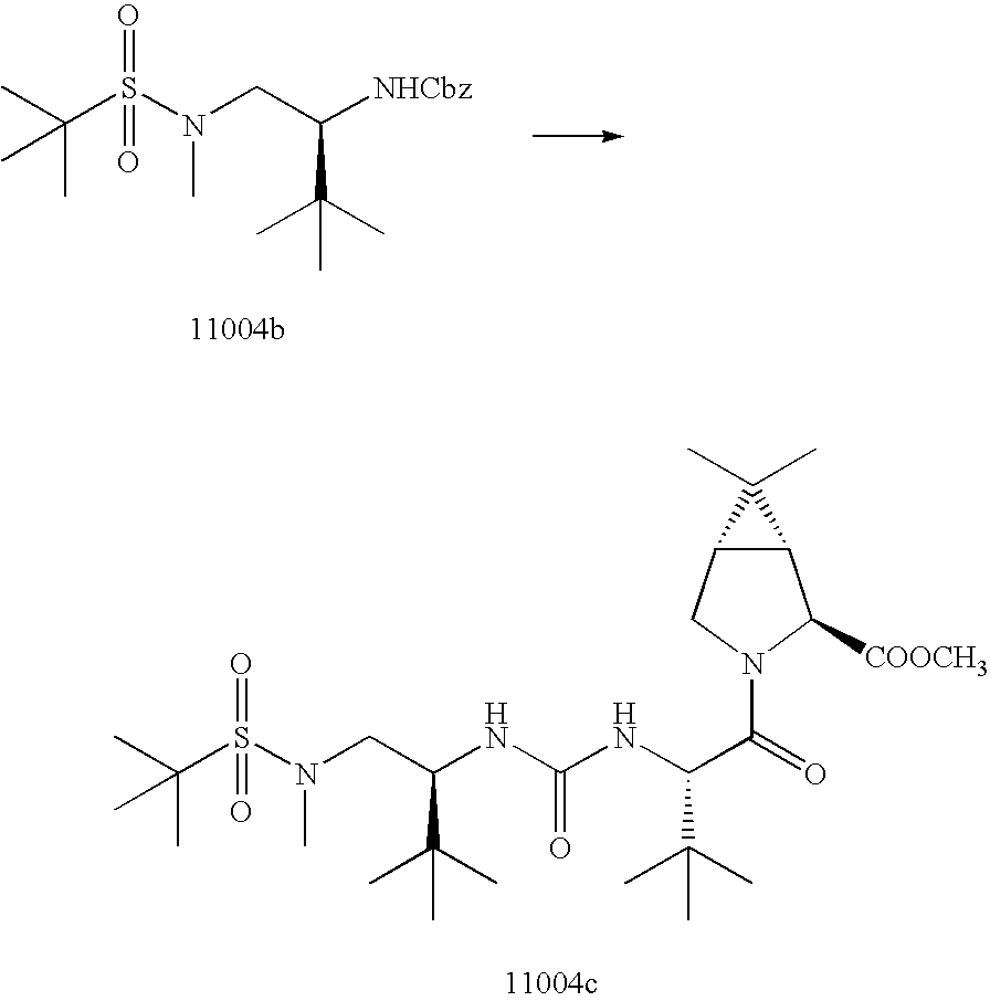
C(S(N(CC([NHCbz])C(C)(C)C)C)(=O)=O)(C)(C)C.S(N(C)CC(NC(NC(C(=O)N1CC2C(C1[COOCH3])C2(C)C)C(C)(C)C)=O)C(C)(C)C)(=O)(=O)C(C)(C)C
